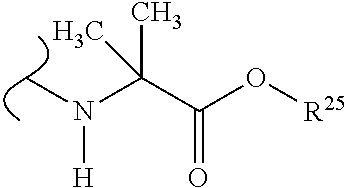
CN(C(C(O[R25])=O)(C)C)[H]
